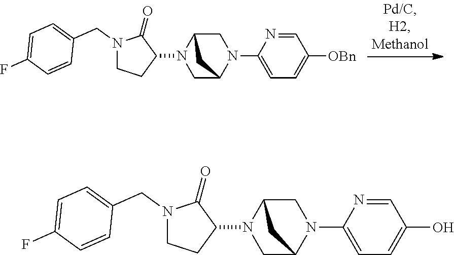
N1(CC2=CC=C(F)C=C2)CCC(N2C3CN(C4=CC=C([OBn])C=N4)C(C2)C3)C1=O.N1(CC2=CC=C(F)C=C2)CCC(N2C3CN(C4=CC=C(O)C=N4)C(C2)C3)C1=O
